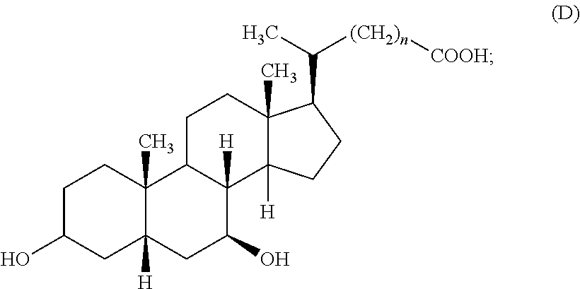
C1C(O)CC2([H])C(C)(C1)C1C([H])(C(O)C2)C2([H])C(C)(CC1)C(C(C)[(CH2)n][COOH])CC2
